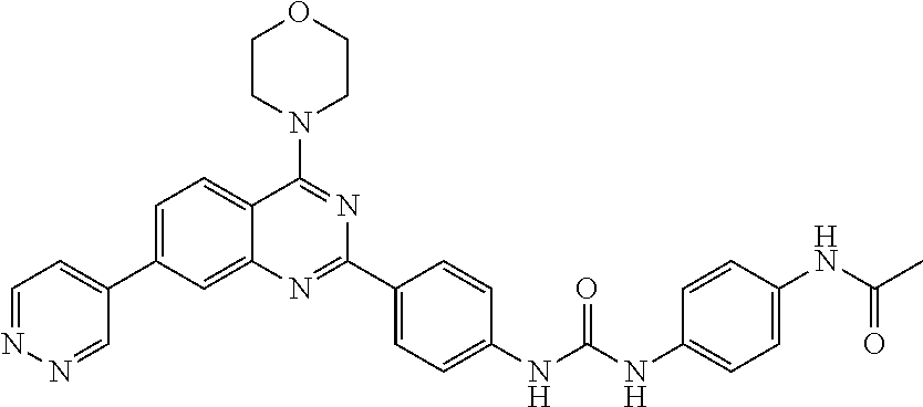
C1=NN=CC(C2=CC=C3C(=C2)N=C(C2=CC=C(NC(NC4=CC=C(NC(C)=O)C=C4)=O)C=C2)N=C3N2CCOCC2)=C1
